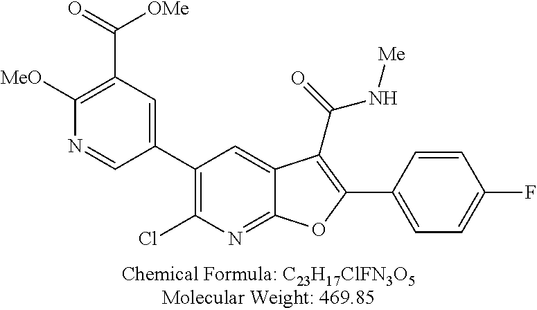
C1(C2=CC(C(=O)[OMe])=C([MeO])N=C2)=C(Cl)N=C2C(=C1)C(C(=O)N[Me])=C(C1=CC=C(F)C=C1)O2
